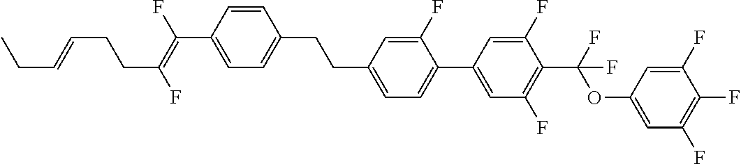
C1=CC(CCC2=CC=C(C3=CC(F)=C(C(OC4=CC(F)=C(F)C(F)=C4)(F)F)C(F)=C3)C(F)=C2)=CC=C1C(F)=C(F)CCC=CCC
